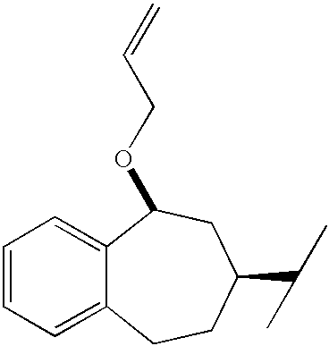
C1=CC=C2C(=C1)C(OCC=C)CC(C(C)C)CC2
